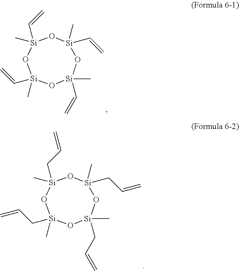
[Si]1(C)(C=C)O[Si](C)(C=C)O[Si](C)(C=C)O[Si](C=C)(C)O1.[Si]1(C)(CC=C)O[Si](C)(CC=C)O[Si](C)(CC=C)O[Si](CC=C)(C)O1
